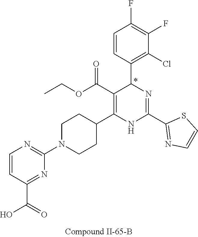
C1(F)=C(F)C=CC(C2N=C(C3=NC=CS3)NC(C3CCN(C4=NC=CC(C(O)=O)=N4)CC3)=C2C(OCC)=O)=C1Cl
